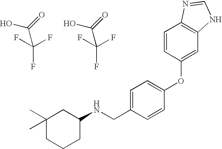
C(F)(F)(F)C(=O)O.C(F)(F)(F)C(=O)O.N(CC1=CC=C(OC2=CC3=C(C=C2)N=CN3)C=C1)C1CC(C)(C)CCC1
